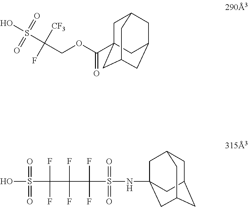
C1C2(C(OCC(S(O)(=O)=O)(F)[CF3])=O)CC3CC(CC1C3)C2.S(C(C(F)(F)C(S(=O)(=O)NC12CC3CC(CC(C1)C3)C2)(F)F)(F)F)(O)(=O)=O
